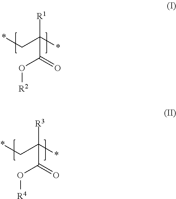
C(C(*)([R1])C(=O)O[R2])*.C(C(*)([R3])C(=O)O[R4])*
